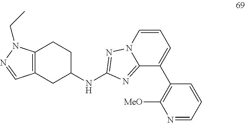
C12=C(CC(NC3=NN4C(=N3)C(C3=C([MeO])N=CC=C3)=CC=C4)CC1)C=NN2CC
